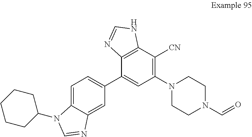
C1(C2=CC(N3CCN(C=O)CC3)=C([CN])C3=C2N=CN3)=CC=C2C(=C1)N=CN2C1CCCCC1
